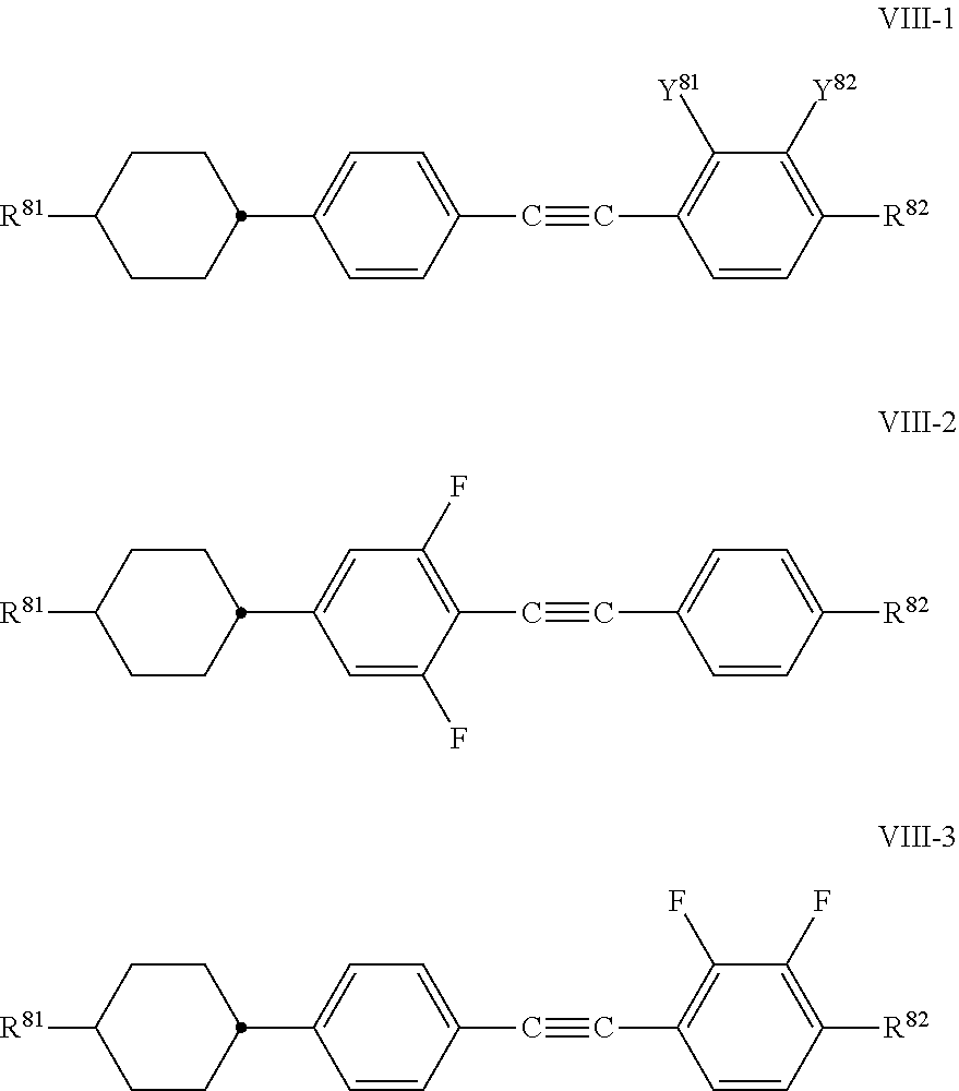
C1CC(C2=CC=C(C#CC3=C([Y81])C([Y82])=C([R82])C=C3)C=C2)CCC1[R81].C1CC(C2=CC(F)=C(C#CC3=CC=C([R82])C=C3)C(F)=C2)CCC1[R81].C1CC(C2=CC=C(C#CC3=C(F)C(F)=C([R82])C=C3)C=C2)CCC1[R81]
